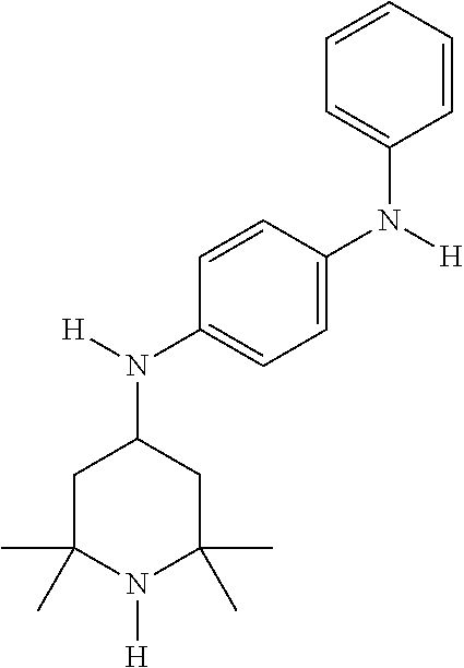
C1=CC=CC(N([H])C2=CC=C(N([H])C3CC(C)(C)N([H])C(C)(C)C3)C=C2)=C1
